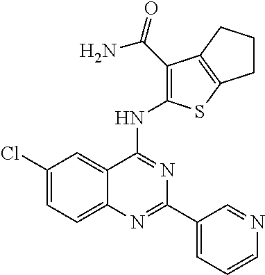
C1(Cl)=CC=C2C(=C1)C(NC1=C(C(N)=O)C3=C(S1)CCC3)=NC(C1=CC=CN=C1)=N2
